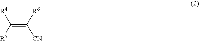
C([R4])(=C([R6])[CN])[R5]
